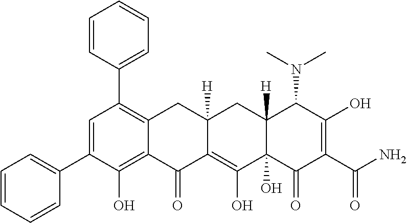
C1=C(C2=CC=CC=C2)C(O)=C2C(=C1C1=CC=CC=C1)CC1([H])C(=C(O)C3(O)C([H])(C1)C(N(C)C)C(O)=C(C(N)=O)C3=O)C2=O
